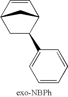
C1=CC2CC(C3=CC=CC=C3)C1C2.[exo-NBPh]
